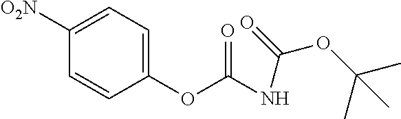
C1(OC(=O)NC(=O)OC(C)(C)C)=CC=C([O2N])C=C1
